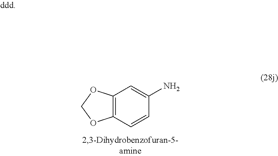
C12=C(C=CC(N)=C1)OCO2
